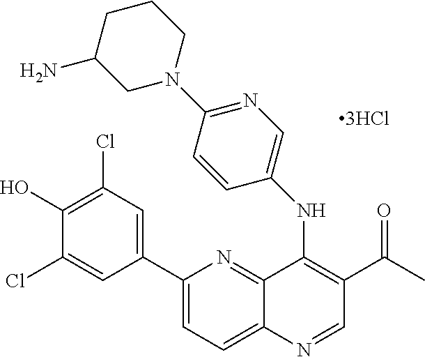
C12=NC(C3=CC(Cl)=C(O)C(Cl)=C3)=CC=C1N=CC(C(C)=O)=C2NC1=CN=C(N2CCCC(N)C2)C=C1
